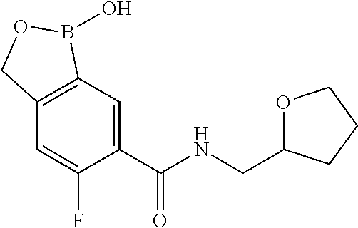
C1=C(C(NCC2OCCC2)=O)C(F)=CC2=C1B(O)OC2
